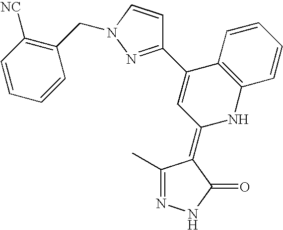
N1=C(C)C(=C2NC3=C(C(C4=NN(CC5=C([NC])C=CC=C5)C=C4)=C2)C=CC=C3)C(=O)N1
